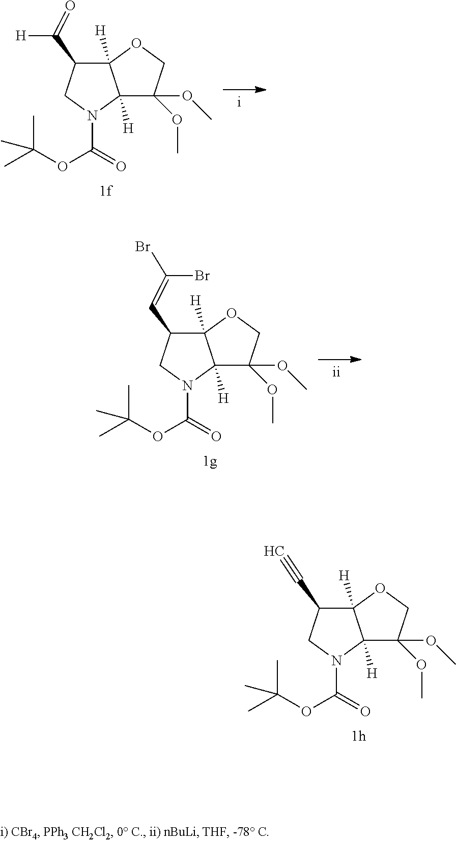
C1(C([H])=O)C2([H])C([H])(N(C(=O)OC(C)(C)C)C1)C(OC)(OC)CO2.C1(C=C(Br)Br)C2([H])C([H])(N(C(=O)OC(C)(C)C)C1)C(OC)(OC)CO2.C1(C#C)C2([H])C([H])(N(C(=O)OC(C)(C)C)C1)C(OC)(OC)CO2
